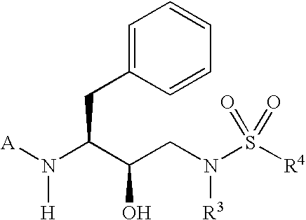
N(C(C(CN(S(=O)(=O)[R4])[R3])O)CC1=CC=CC=C1)([A])[H]
